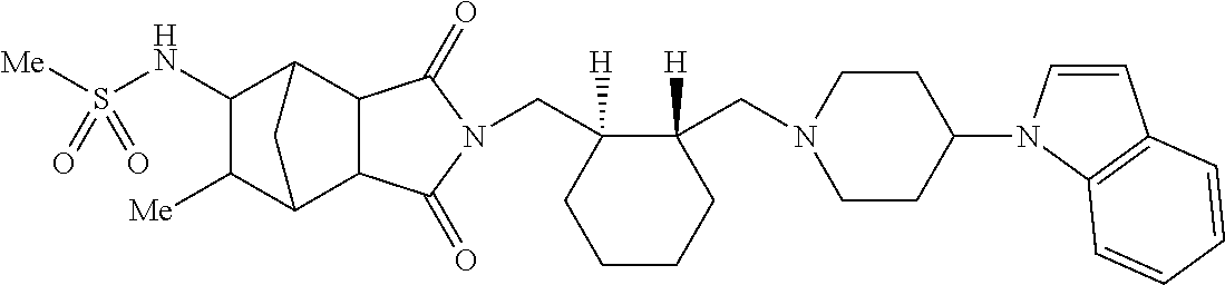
C(C1([H])C(CN2CCC(N3C=CC4=C3C=CC=C4)CC2)([H])CCCC1)N1C(=O)C2C3C([Me])C(NS([Me])(=O)=O)C(C2C1=O)C3
